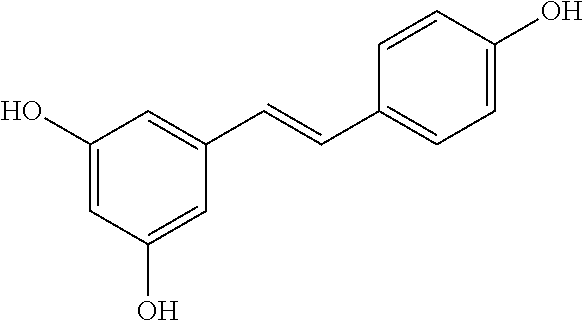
C1(O)=CC(O)=CC(C=CC2=CC=C(O)C=C2)=C1
